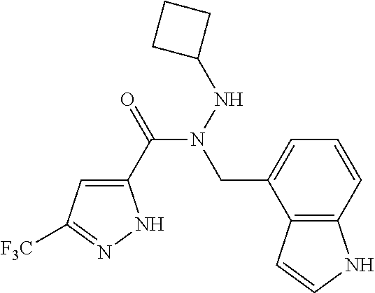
C1(C(=O)N(NC2CCC2)CC2=CC=CC3=C2C=CN3)=CC([F3C])=NN1
